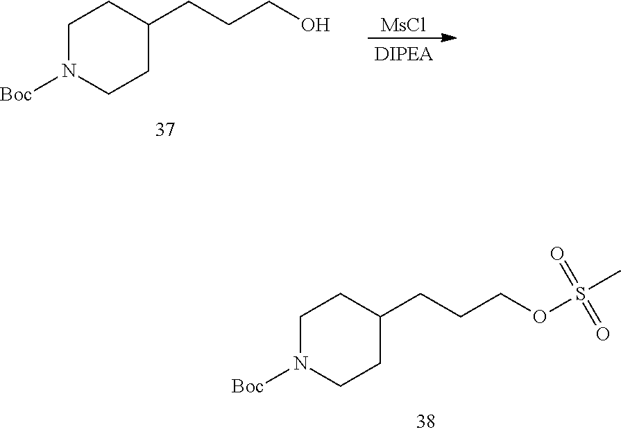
C1N([Boc])CCC(CCCO)C1.[MsCl].C1N([Boc])CCC(CCCOS(C)(=O)=O)C1
